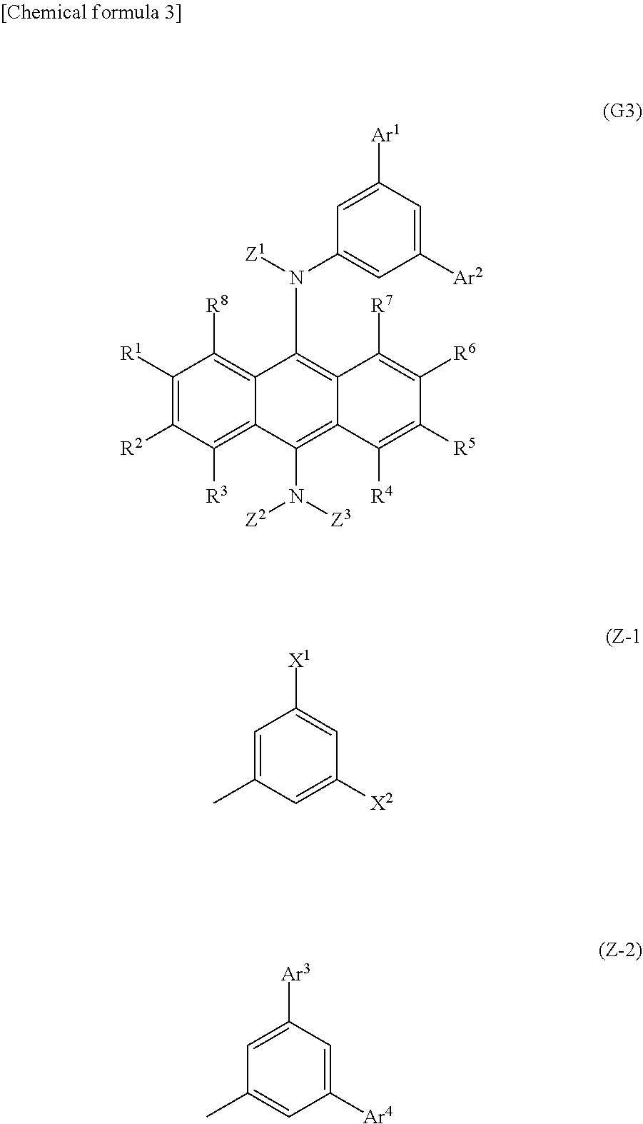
C1([X2])=CC(C)=CC([X1])=C1.C1([Ar4])=CC([Ar3])=CC(C)=C1.C1([Ar2])=CC([Ar1])=CC(N([Z1])C2=C3C(=C(N([Z3])[Z2])C4=C([R3])C([R2])=C([R1])C([R8])=C24)C([R4])=C([R5])C([R6])=C3[R7])=C1
